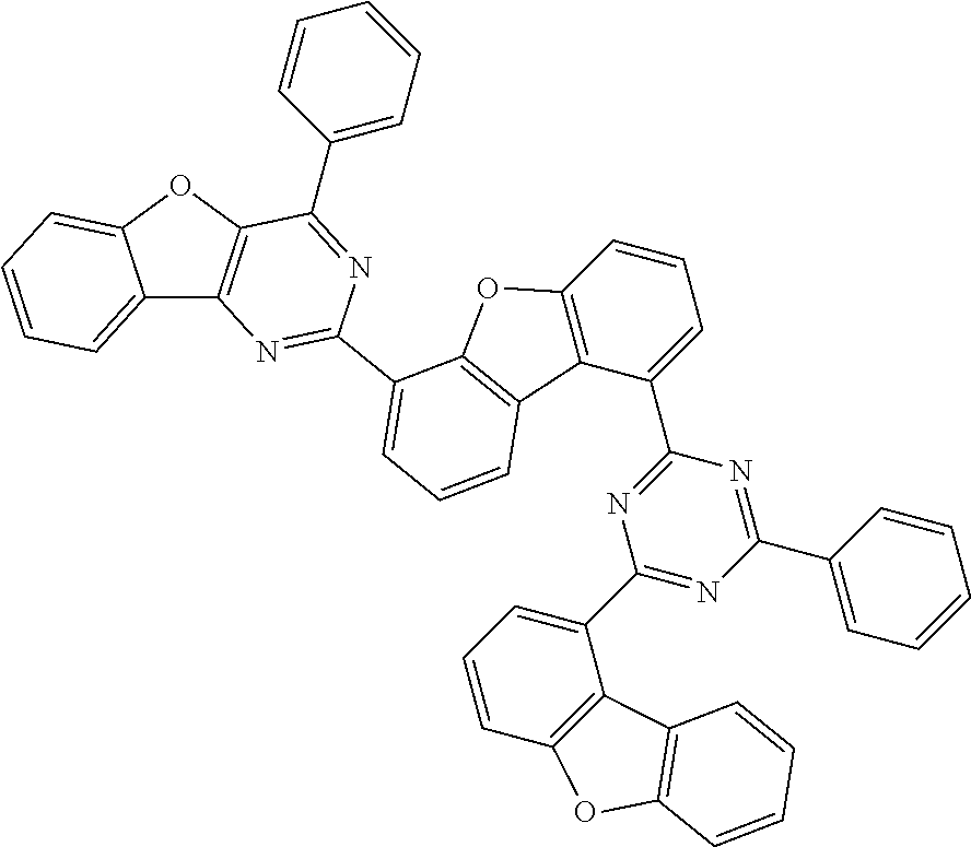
C1=CC=C(C2=NC(C3=CC=CC=C3)=NC(C3=CC=CC4=C3C3=C(O4)C(C4=NC5=C(OC6=CC=CC=C56)C(C5=CC=CC=C5)=N4)=CC=C3)=N2)C2=C1OC1=C2C=CC=C1
